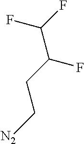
FC(F)C(CC[N2])F
